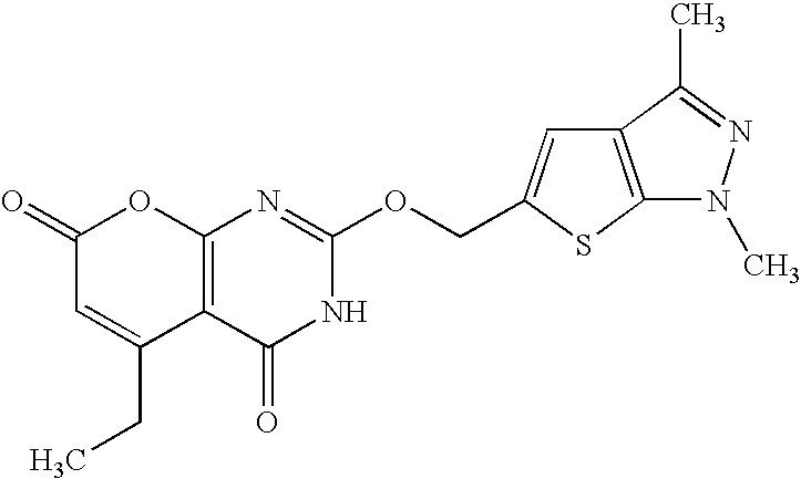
C12=C(C(=O)NC(OCC3=CC4=C(S3)N(C)N=C4C)=N1)C(CC)=CC(=O)O2
